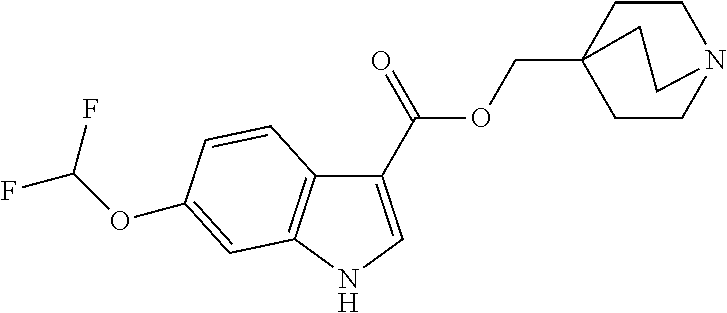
C1CN2CCC1(COC(C1=CNC3=C1C=CC(OC(F)F)=C3)=O)CC2
